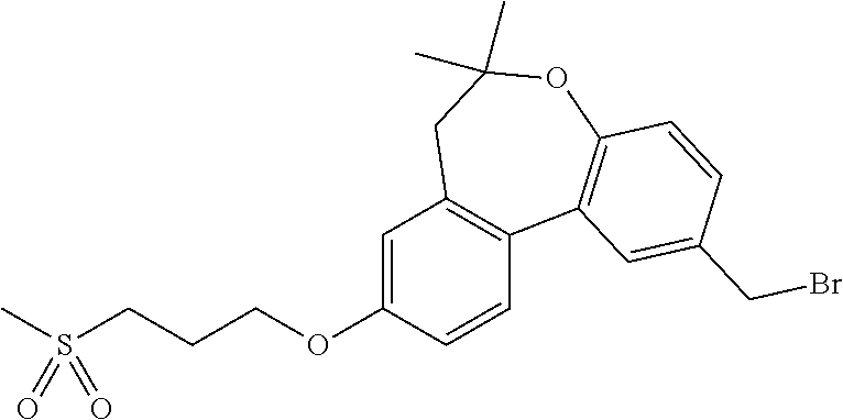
C1=C(OCCCS(C)(=O)=O)C=CC2=C1CC(C)(C)OC1=C2C=C(CBr)C=C1
